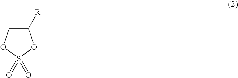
S1(=O)(=O)OC([R])CO1
